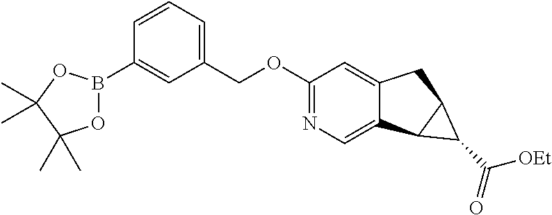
C1(B2OC(C)(C)C(C)(C)O2)=CC(COC2=NC=C3C(=C2)CC2C3C2C([OEt])=O)=CC=C1
